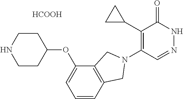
C1(C2CC2)=C(N2CC3=C(C(OC4CCNCC4)=CC=C3)C2)C=NNC1=O.[HCOOH]
